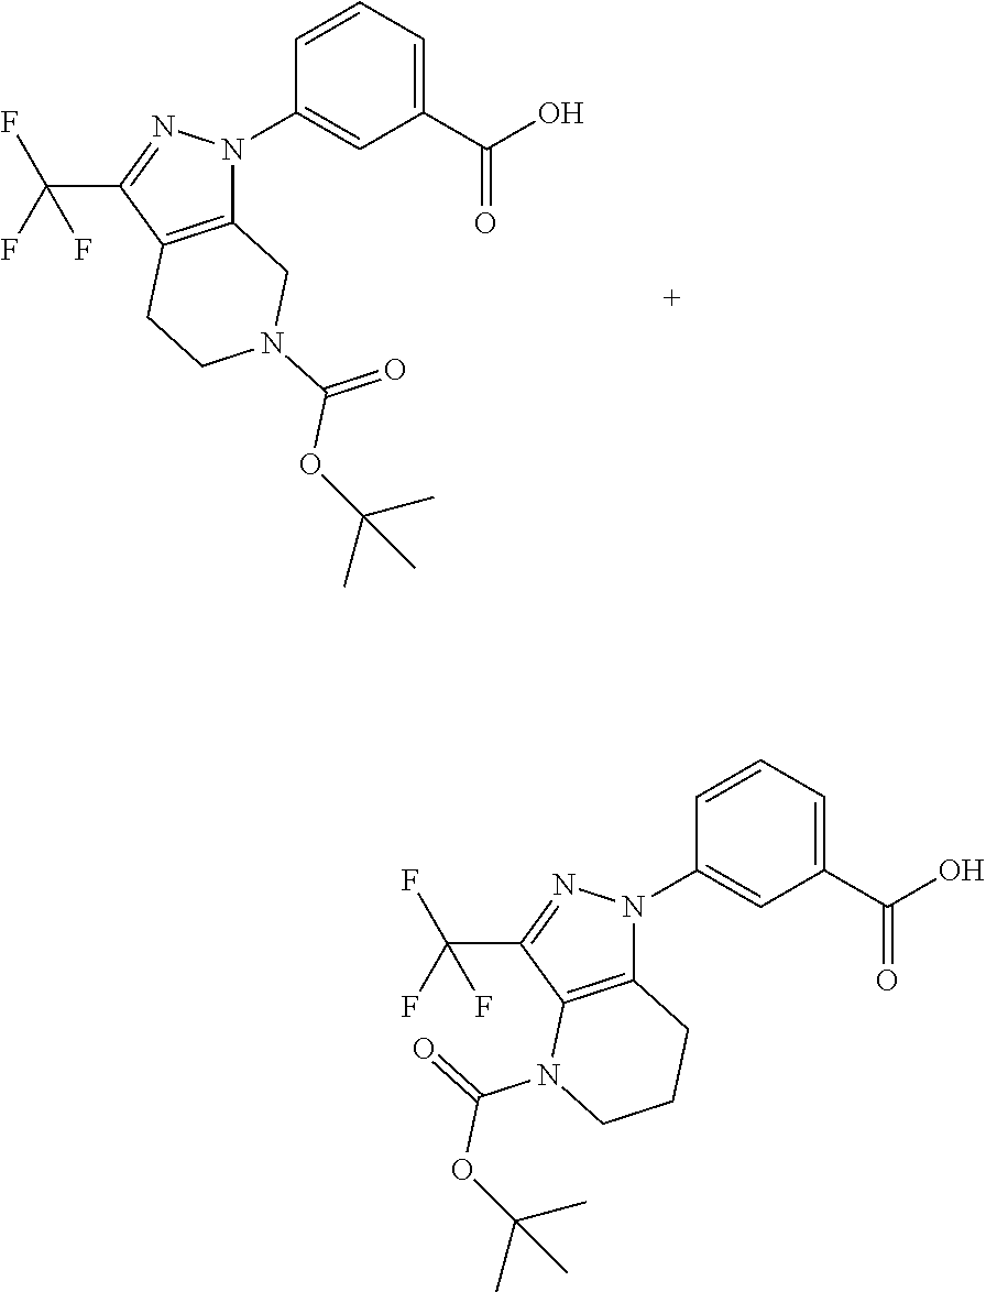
C1(C(O)=O)=CC=CC(N2C3=C(C(C(F)(F)F)=N2)CCN(C(=O)OC(C)(C)C)C3)=C1.C1(C(O)=O)=CC=CC(N2C3=C(C(C(F)(F)F)=N2)N(C(OC(C)(C)C)=O)CCC3)=C1
